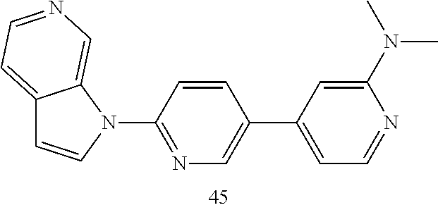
C12=CC=NC=C1N(C1=NC=C(C3=CC=NC(N(C)C)=C3)C=C1)C=C2
